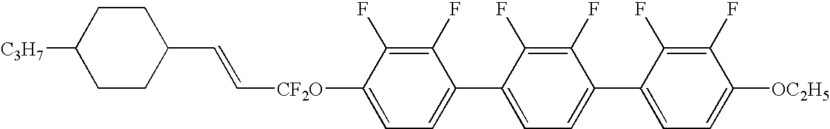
C1CC(C=C[CF2O]C2=CC=C(C3=CC=C(C4=CC=C([OC2H5])C(F)=C4F)C(F)=C3F)C(F)=C2F)CCC1[C3H7]
